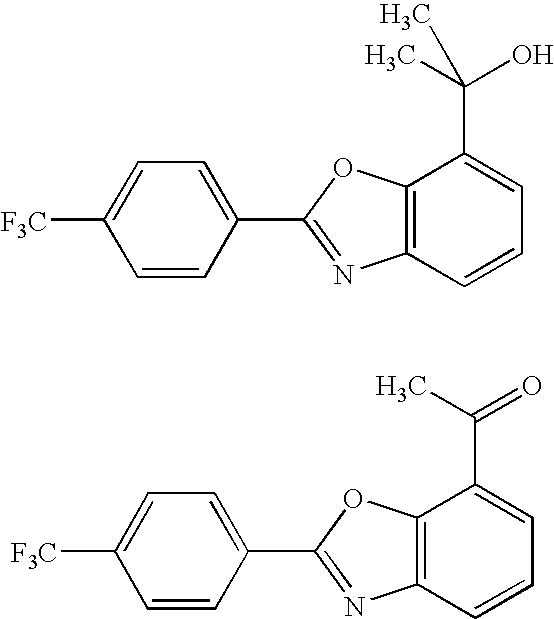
C1=C(C2=NC3=C(O2)C(C(O)(C)C)=CC=C3)C=CC([F3C])=C1.C1=C(C2=NC3=C(O2)C(C(=O)C)=CC=C3)C=CC([F3C])=C1
